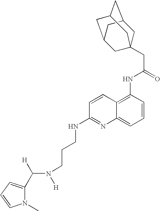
C1(C([H])N([H])CCCNC2=NC3=CC=CC(NC(CC45CC6CC(CC(C4)C6)C5)=O)=C3C=C2)=CC=CN1C
